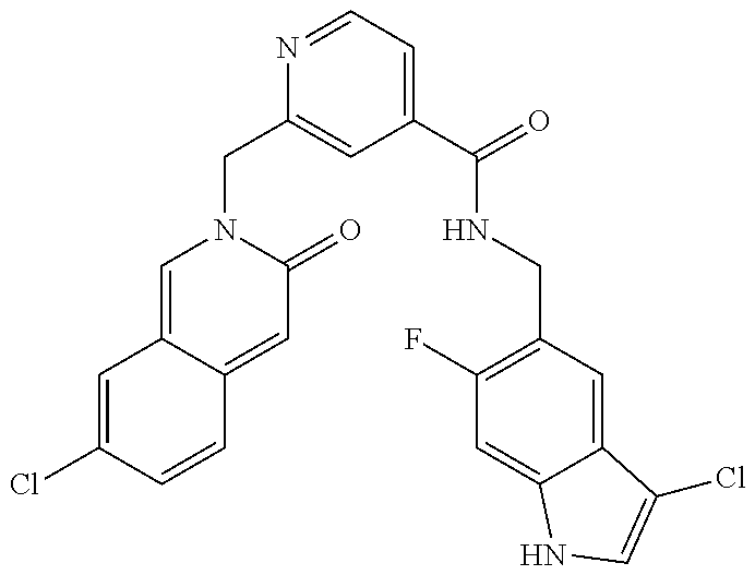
C1=C(Cl)C=CC2=CC(=O)N(CC3=CC(C(=O)NCC4=C(F)C=C5C(=C4)C(Cl)=CN5)=CC=N3)C=C12
